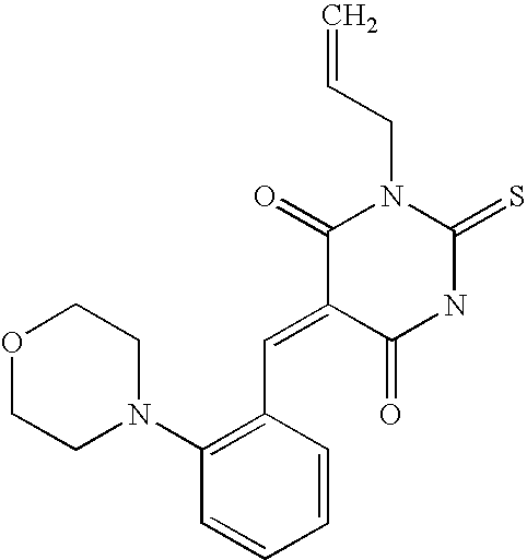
C(=C)CN1C(=O)C(=CC2=C(N3CCOCC3)C=CC=C2)C(=O)NC1=S
